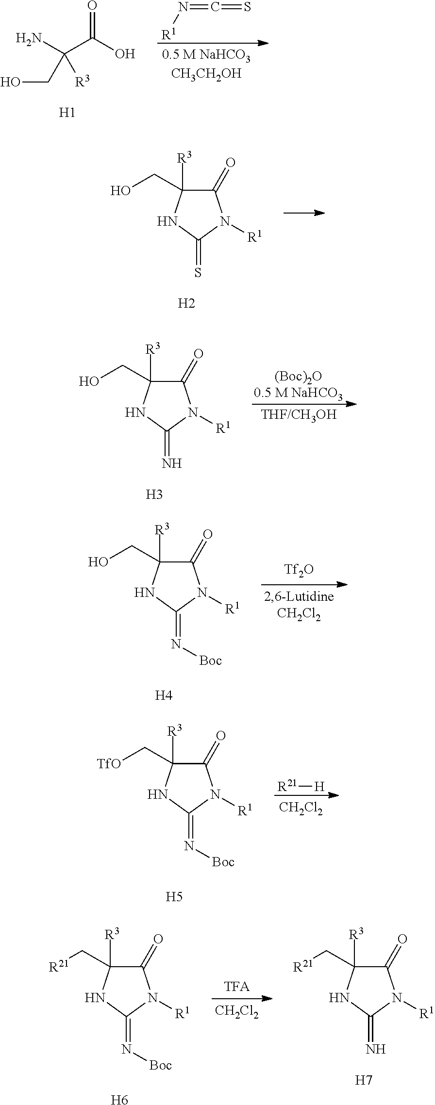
N(=C=S)[R1].[H1].O=C(O)C(N)([R3])CO.C1(=O)C([R3])(CO)NC(=S)N1[R1].[H2].C1(=O)C([R3])(CO)NC(=N)N1[R1].[H3].C1(=O)C([R3])(CO)NC(=N[Boc])N1[R1].[H4].[Tf2O].C1(=O)C([R3])(C[TfO])NC(=N[Boc])N1[R1].[H5].[R21][H].[CH2Cl2].C1(=O)C([R3])(C[R21])NC(=N[Boc])N1[R1].[H6].[TFA].[CH2Cl2].C1(=O)C([R3])(C[R21])NC(=N)N1[R1].[H7]
